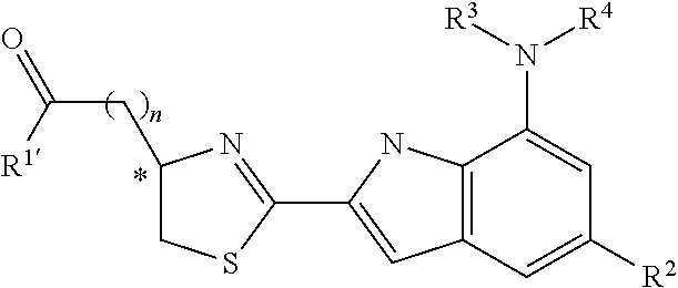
C12=C(C=C([R2])C=C1N([R3])[R4])C=C(C1=NC(CC(=O)[R1])CS1)N2.*
